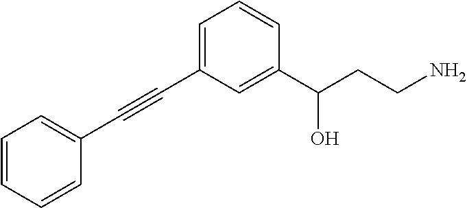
C1(C#CC2=CC=CC(C(CCN)O)=C2)=CC=CC=C1
